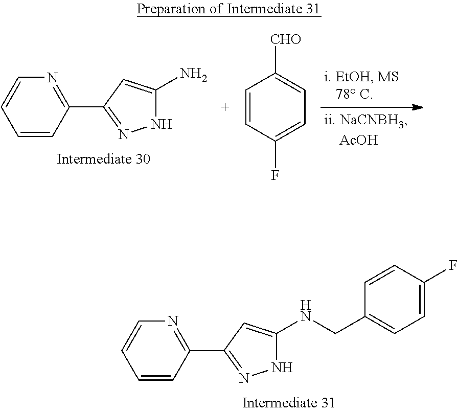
C1=CC(C2=NNC(N)=C2)=NC=C1.C1=CC(F)=CC=C1[CHO].C1=CC(C2=NNC(NCC3=CC=C(F)C=C3)=C2)=NC=C1
